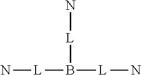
N[L]B([L]N)[L]N
